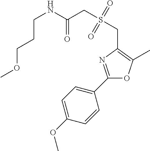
S(CC1=C(C)OC(C2=CC=C(OC)C=C2)=N1)(CC(NCCCOC)=O)(=O)=O
